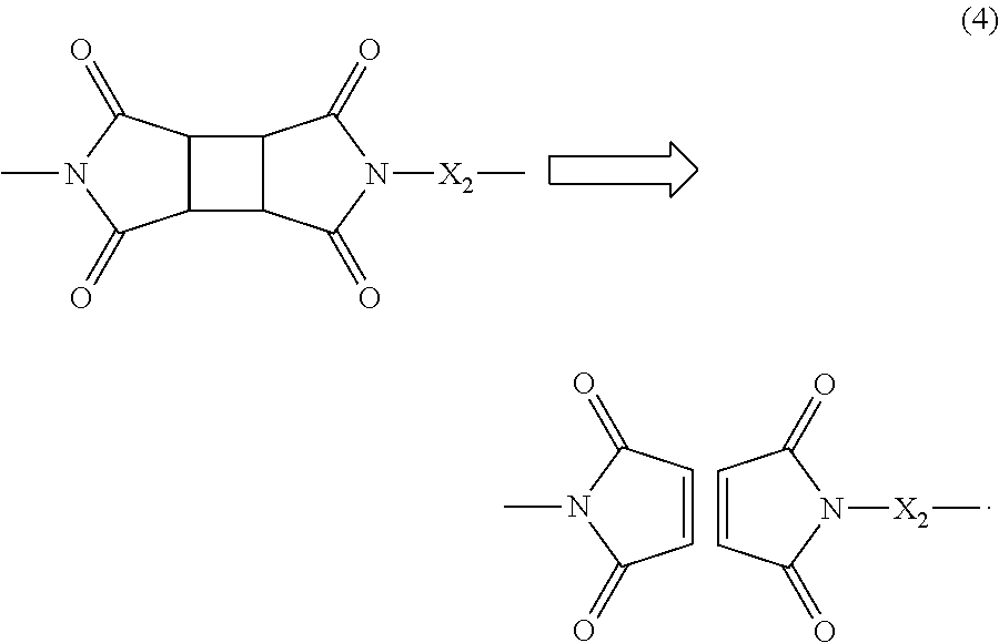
C1=CC(=O)N([X2]C)C1=O.C1=CC(=O)N(C)C1=O.C12C(C3C1C(=O)N([X2]C)C3=O)C(=O)N(C)C2=O
